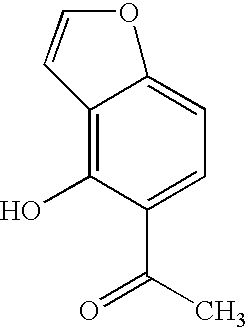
C12=C(O)C(C(=O)C)=CC=C1OC=C2
